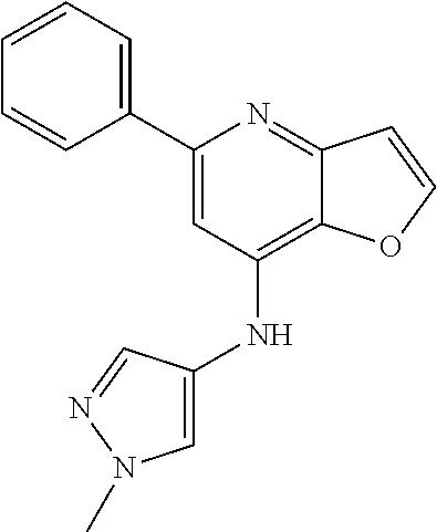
C1(C2=CC=CC=C2)=CC(NC2=CN(C)N=C2)=C2C(=N1)C=CO2
